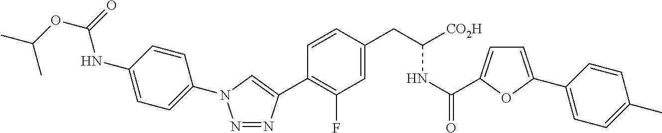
N1=NC(C2=C(F)C=C(CC(NC(=O)C3=CC=C(C4=CC=C(C)C=C4)O3)[CO2H])C=C2)=CN1C1=CC=C(NC(=O)OC(C)C)C=C1
